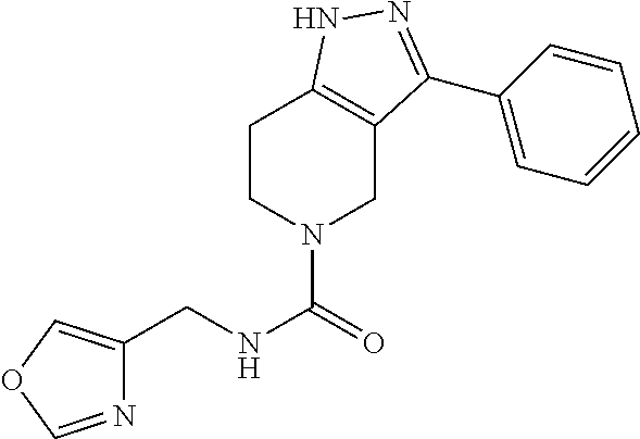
C1CN(C(=O)NCC2=COC=N2)CC2=C1NN=C2C1=CC=CC=C1
